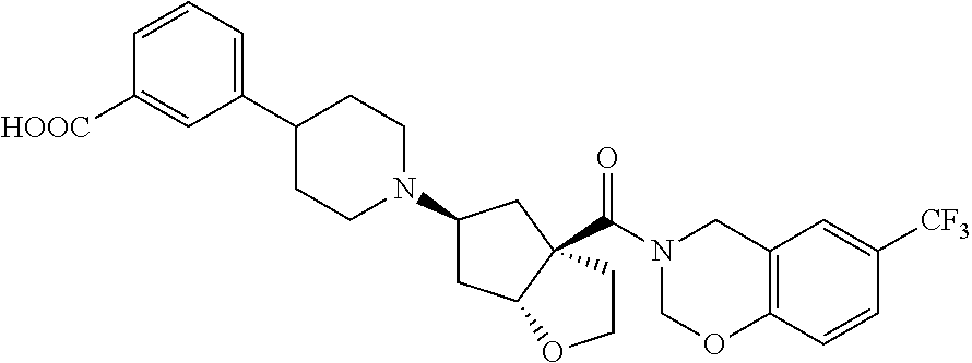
N1(C2CC3C(C(N4COC5=C(C4)C=C([CF3])C=C5)=O)(C2)CCO3)CCC(C2=CC=CC([HOOC])=C2)CC1
